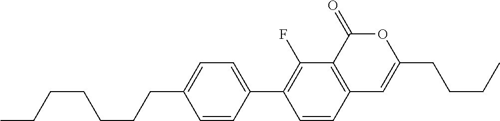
C12=C(C(=O)OC(CCCC)=C1)C(F)=C(C1=CC=C(CCCCCCC)C=C1)C=C2
